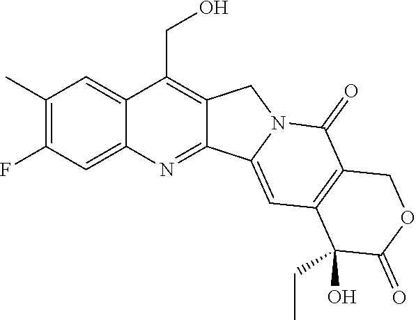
C1(C)=C(F)C=C2C(=C1)C(CO)=C1C(=N2)C2=CC3=C(C(=O)N2C1)COC(=O)C3(O)CC
